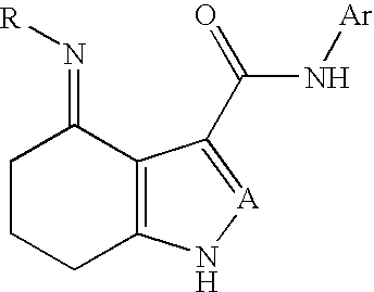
C1CCC2=C(C1=N[R])C(C(N[Ar])=O)=[A]N2
